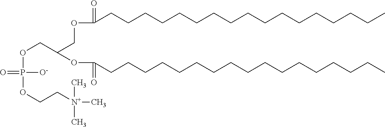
O(P(OCC[N+](C)(C)C)([O-])=O)CC(COC(CCCCCCCCCCCCCCCCC)=O)OC(=O)CCCCCCCCCCCCCCCCC
